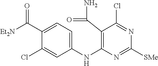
C1(C([Et2N])=O)=CC=C(NC2=C(C(N)=O)C(Cl)=NC([SMe])=N2)C=C1Cl
